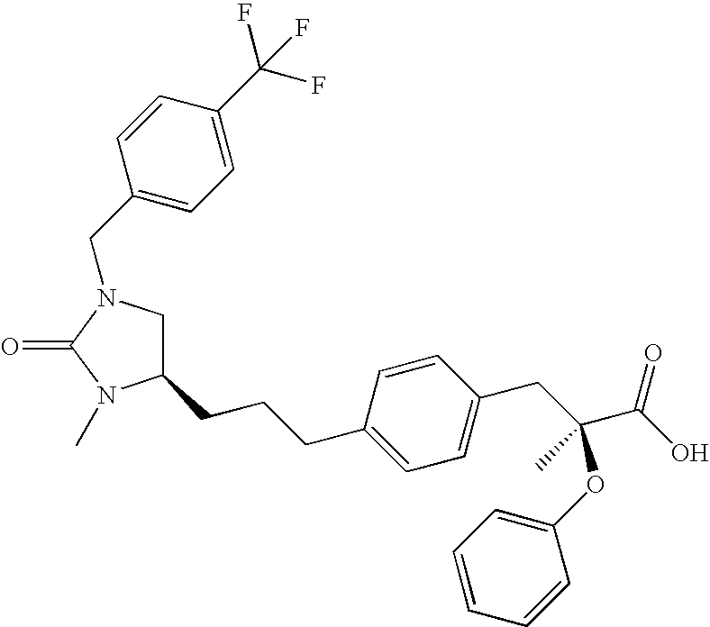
C1=CC(CCCC2CN(CC3=CC=C(C(F)(F)F)C=C3)C(=O)N2C)=CC=C1CC(C(O)=O)(C)OC1=CC=CC=C1
